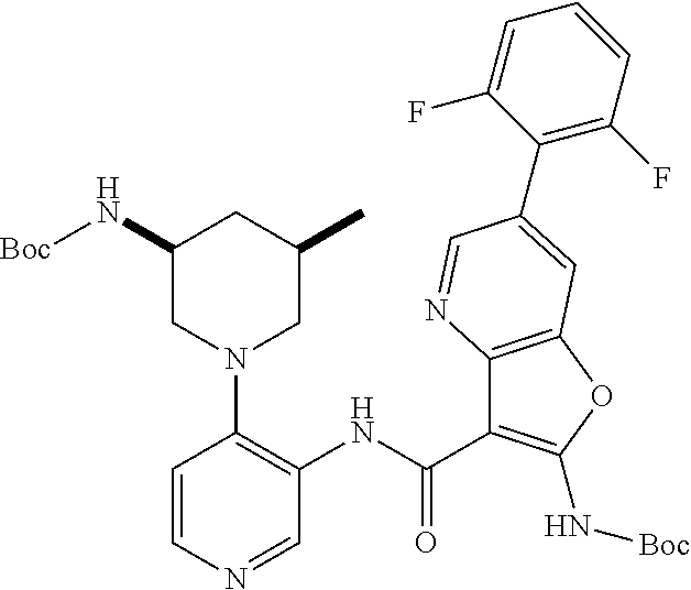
C(C1=C(N[Boc])OC2=C1N=CC(C1=C(F)C=CC=C1F)=C2)(=O)NC1=C(N2CC(C)CC(N[Boc])C2)C=CN=C1
